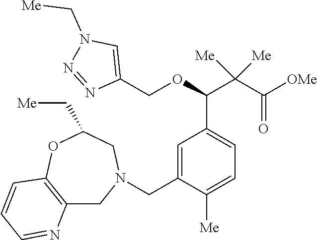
C12=C(OC(C[Me])CN(CC3=CC(C(C(C([OMe])=O)([Me])[Me])OCC4=CN(C[Me])N=N4)=CC=C3[Me])C1)C=CC=N2
